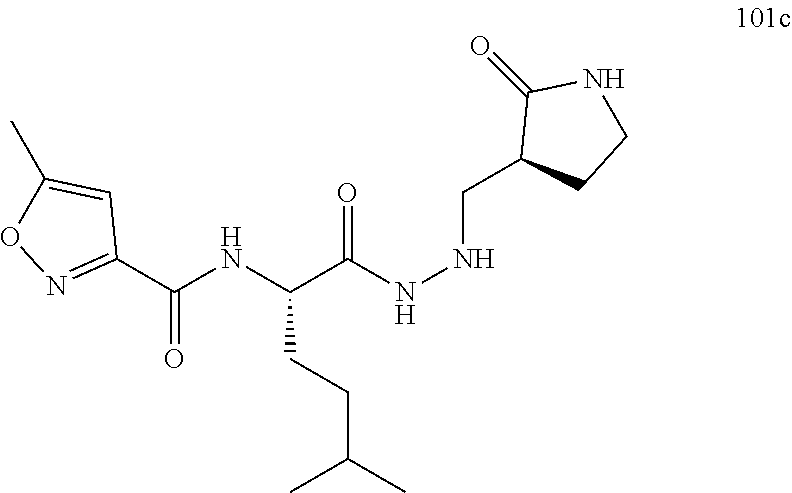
C(C(NNCC1CCNC1=O)=O)(NC(C1=NOC(C)=C1)=O)CCC(C)C
